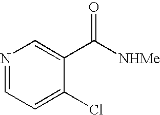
N1=CC=C(Cl)C(C([NHMe])=O)=C1
